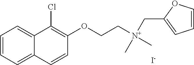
C1=CC=C2C(=C1)C(Cl)=C(OCC[N+](C)(CC1=CC=CO1)C)C=C2.[I-]
